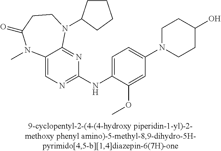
C12=CN=C(NC3=CC=C(N4CCC(O)CC4)C=C3OC)N=C1N(C1CCCC1)CCC(=O)N2C
